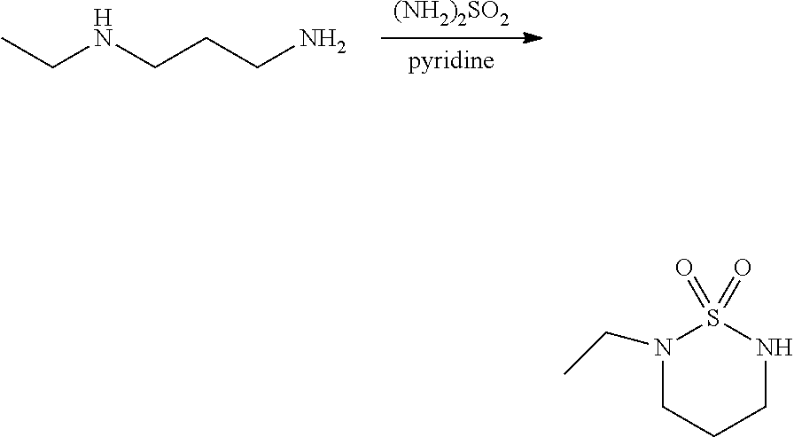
N1S(=O)(=O)N(CC)CCC1.[pyridine].[(NH2)2SO2].CCNCCCN
